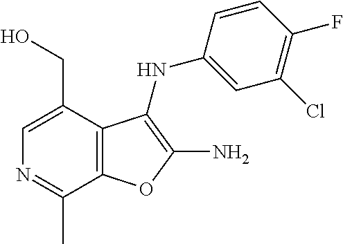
C12=C(C(NC3=CC(Cl)=C(F)C=C3)=C(N)O1)C(CO)=CN=C2C
